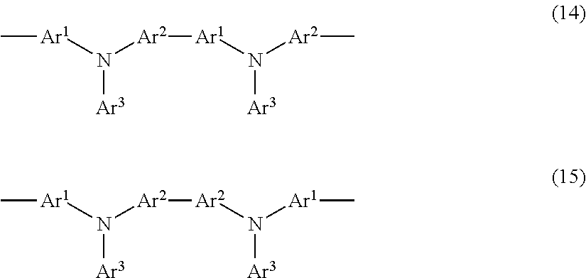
[Ar3]N([Ar1]C)[Ar2][Ar1]N([Ar2]C)[Ar3].[Ar3]N([Ar1]C)[Ar2][Ar2]N([Ar1]C)[Ar3]
